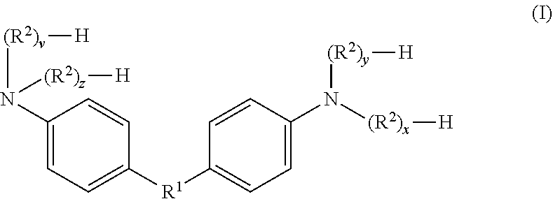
C1(N([(R2)v][H])[(R2)z][H])=CC=C([R1]C2=CC=C(N([(R2)x][H])[(R2)y][H])C=C2)C=C1
